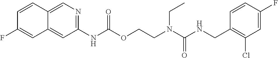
C1=CC(CNC(N(CCOC(NC2=NC=C3C(=C2)C=C(F)C=C3)=O)CC)=O)=C(Cl)C=C1F
